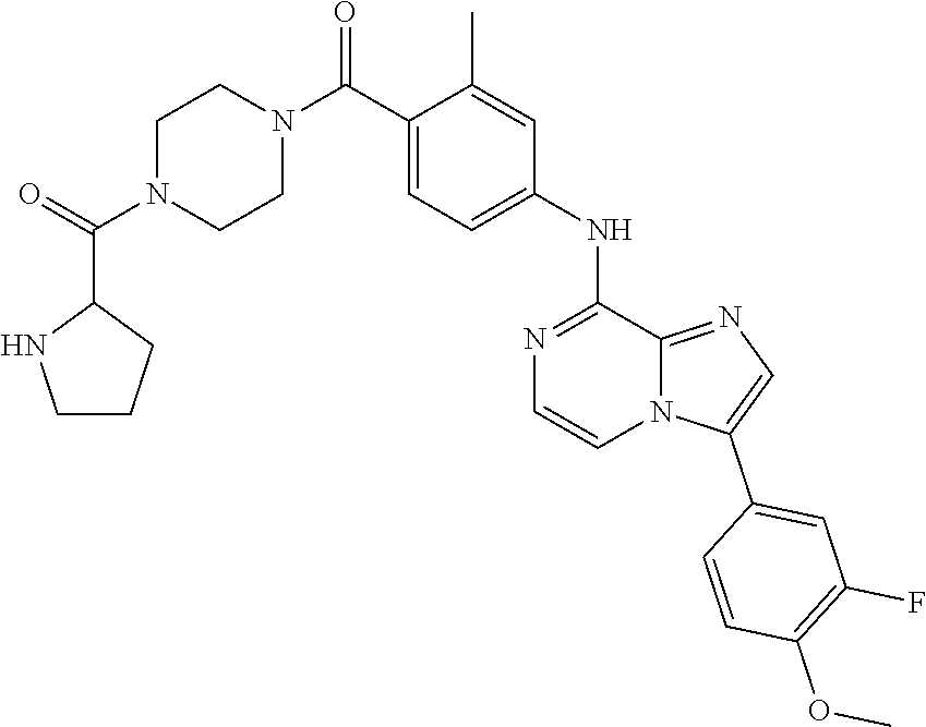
C1=C(NC2=NC=CN3C2=NC=C3C2=CC(F)=C(OC)C=C2)C=C(C)C(C(N2CCN(C(C3NCCC3)=O)CC2)=O)=C1
